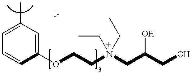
C1=C(C)C=C(OCCN(CC(CO)O)(CC)CC)C=C1
